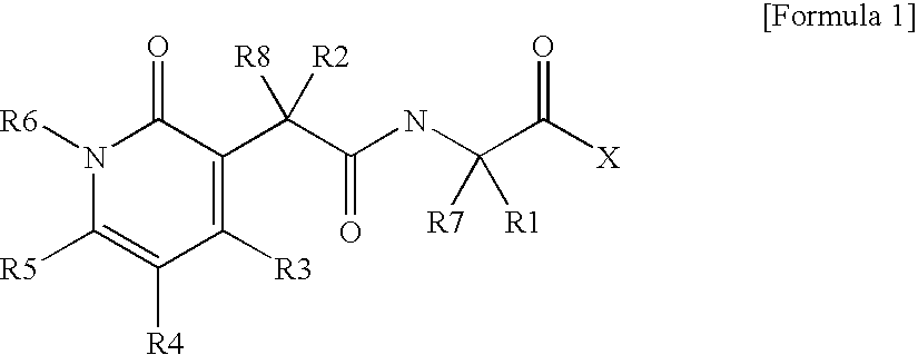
N1([R6])C([R5])=C([R4])C([R3])=C(C(C(NC(C([X])=O)([R1])[R7])=O)([R2])[R8])C1=O
